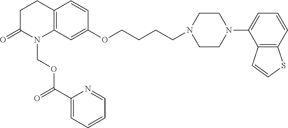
C12=C(C=C(OCCCCN3CCN(C4=CC=CC5=C4C=CS5)CC3)C=C1)N(COC(C1=CC=CC=N1)=O)C(=O)CC2
